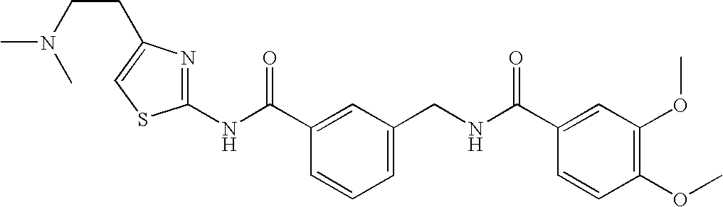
N(C(C1=CC(CNC(C2=CC(OC)=C(OC)C=C2)=O)=CC=C1)=O)C1=NC(CCN(C)C)=CS1
